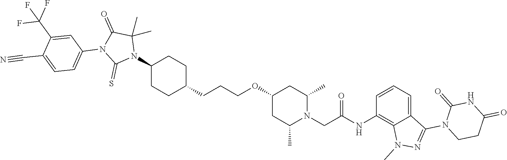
C1(N2C(C)(C)C(=O)N(C3=CC=C(C#N)C(C(F)(F)F)=C3)C2=S)CCC(CCCOC2CC(C)N(CC(NC3=C4C(=CC=C3)C(N3C(=O)NC(=O)CC3)=NN4C)=O)C(C)C2)CC1
